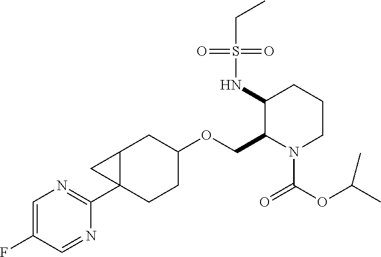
C12C(C3=NC=C(F)C=N3)(CCC(OCC3N(C(OC(C)C)=O)CCCC3NS(CC)(=O)=O)C1)C2
